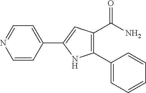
C1=CC(C2=CC(C(=O)N)=C(C3=CC=CC=C3)N2)=CC=N1
